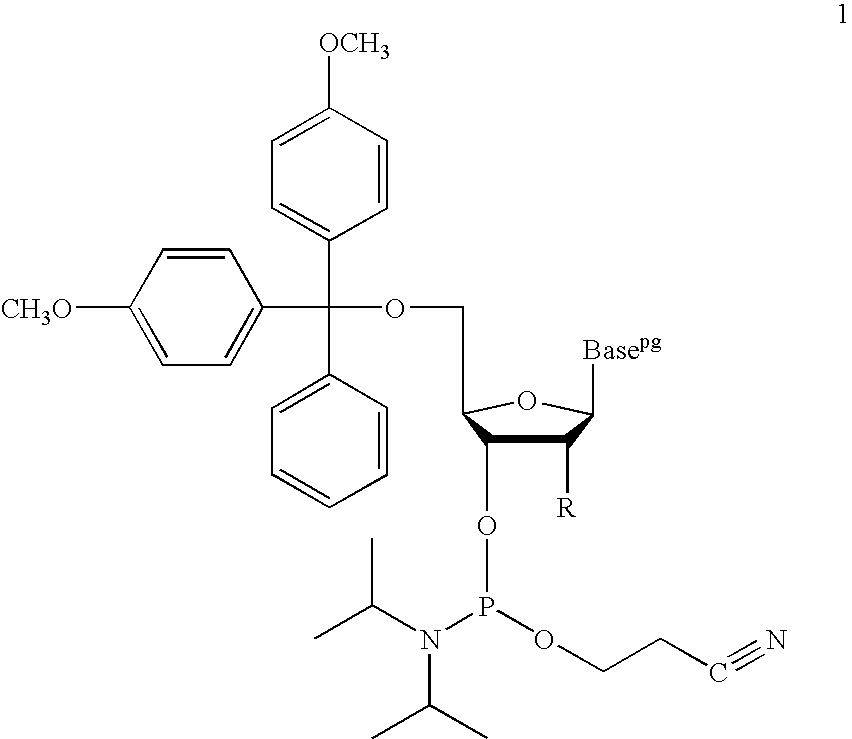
C1([R])C(OP(OCCC#N)N(C(C)C)C(C)C)C(COC(C2=CC=C([OCH3])C=C2)(C2=CC=CC=C2)C2=CC=C([CH3O])C=C2)OC1[Basepg]
